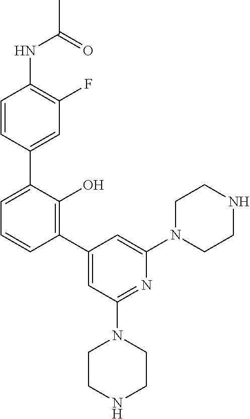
C1(NC(C)=O)=C(F)C=C(C2=CC=CC(C3=CC(N4CCNCC4)=NC(N4CCNCC4)=C3)=C2O)C=C1
